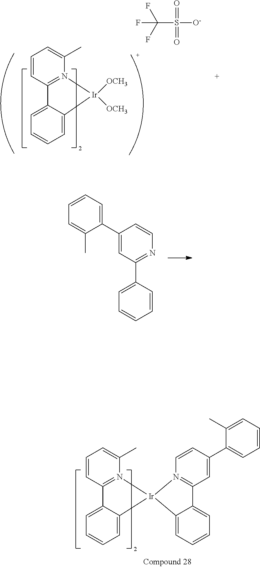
C1=CC2=N(C(C)=C1)[Ir]1(C3=CC=CC=C23)N2=C(C=C(C3=CC=CC=C3C)C=C2)C2=CC=CC=C21.C1(C2=CC=CC=C2C)=CC(C2=CC=CC=C2)=NC=C1.C1=CC2=N(C(C)=C1)[Ir]([OCH3])([OCH3])C1=CC=CC=C21.C(S([O-])(=O)=O)(F)(F)F
